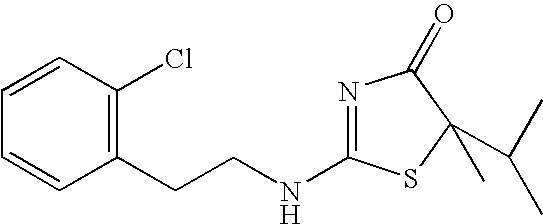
N1=C(NCCC2=C(Cl)C=CC=C2)SC(C(C)C)(C)C1=O
